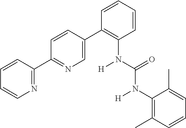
N1=C(C2=NC=C(C3=C(N(C(N(C4=C(C)C=CC=C4C)[H])=O)[H])C=CC=C3)C=C2)C=CC=C1
